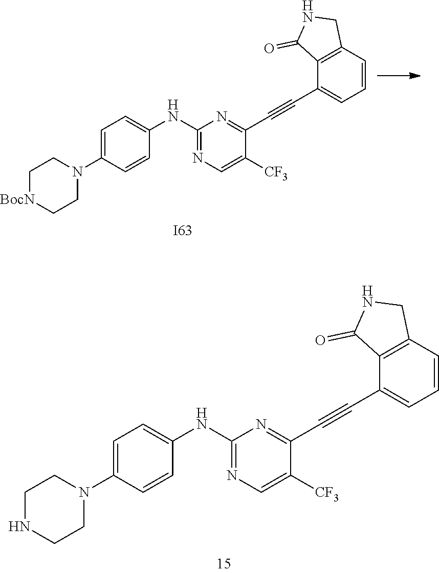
C1NCCN(C2=CC=C(NC3=NC=C([CF3])C(C#CC4=CC=CC5=C4C(=O)NC5)=N3)C=C2)C1.C1[BocN]CCN(C2=CC=C(NC3=NC=C([CF3])C(C#CC4=CC=CC5=C4C(=O)NC5)=N3)C=C2)C1.[I63]
